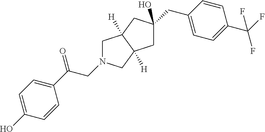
C1C(CC2=CC=C(C(F)(F)F)C=C2)(O)CC2([H])C1([H])CN(CC(=O)C1=CC=C(O)C=C1)C2
